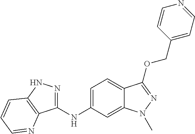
C1(NC2=CC=C3C(=C2)N(C)N=C3OCC2=CC=NC=C2)=NNC2=C1N=CC=C2
